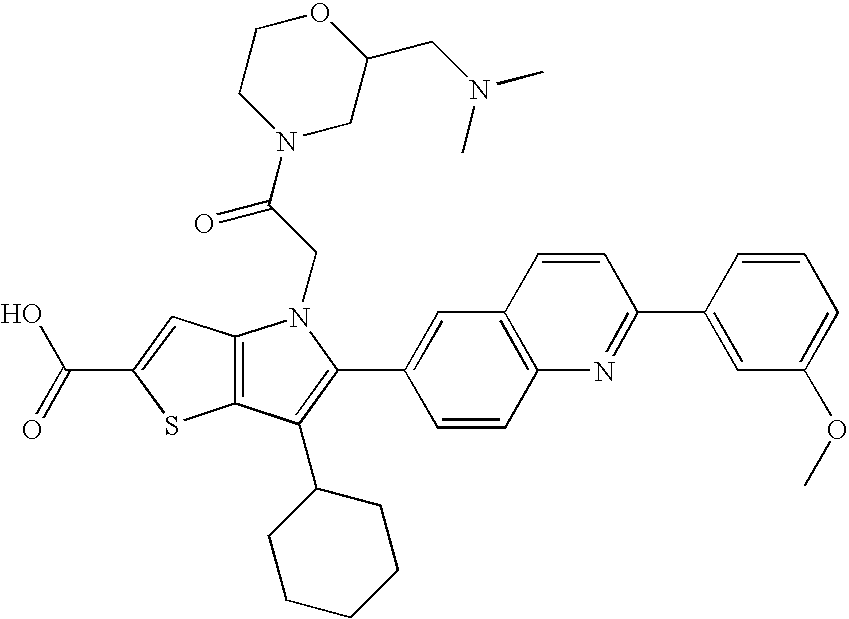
C(C1=CC2=C(S1)C(C1CCCCC1)=C(C1=CC3=C(C=C1)N=C(C1=CC(OC)=CC=C1)C=C3)N2CC(N1CC(CN(C)C)OCC1)=O)(=O)O
